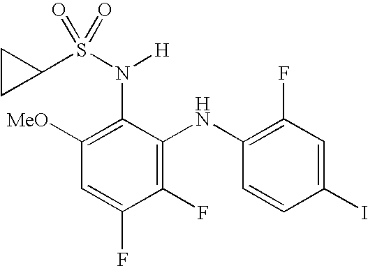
C1(F)=C(NC2=C(F)C=C(I)C=C2)C(N(S(=O)(=O)C2CC2)[H])=C([MeO])C=C1F
